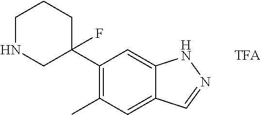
C1(C2(F)CCCNC2)=C(C)C=C2C(=C1)NN=C2
